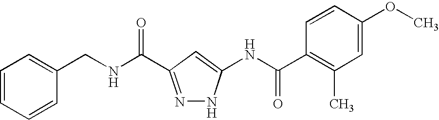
N(C(=O)C1=NNC(NC(C2=C(C)C=C(OC)C=C2)=O)=C1)CC1=CC=CC=C1
